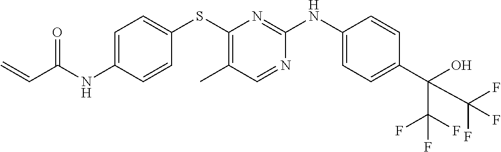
C1=C(NC(C=C)=O)C=CC(SC2=C(C)C=NC(NC3=CC=C(C(C(F)(F)F)(O)C(F)(F)F)C=C3)=N2)=C1
